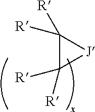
C1([R])([R])C([R])([R])[J]1
